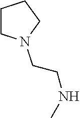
C1CN(CCNC)CC1
